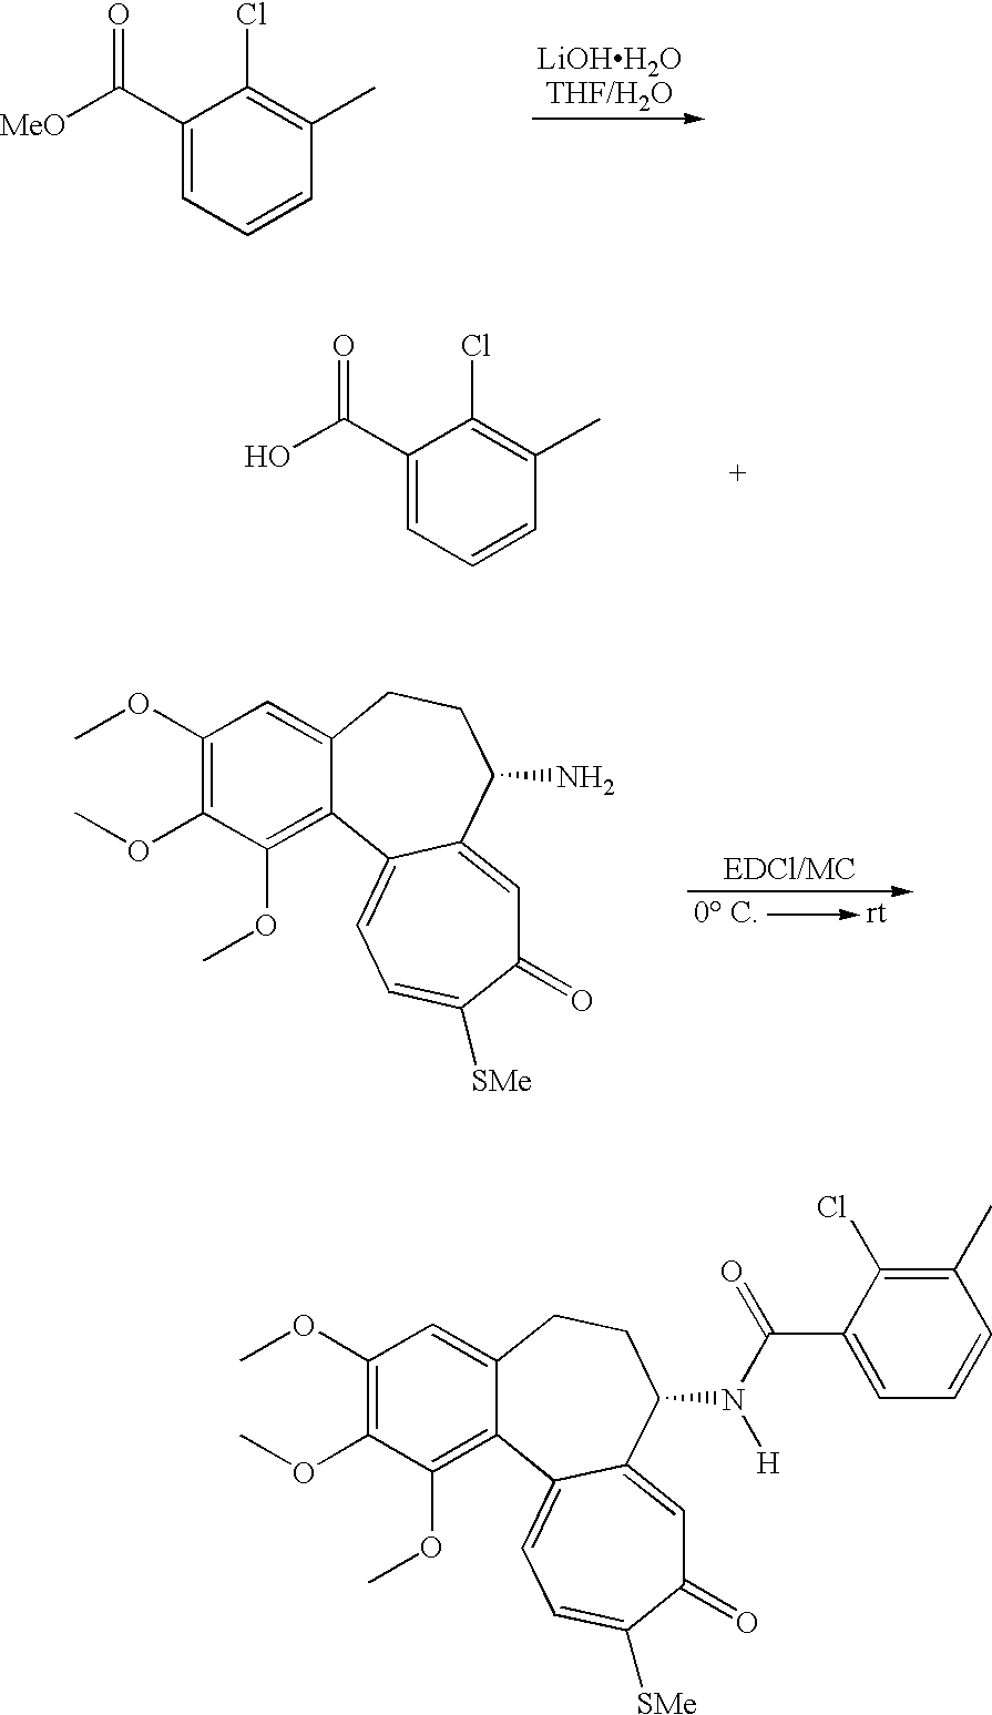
[MeO]C(C1=CC=CC(C)=C1Cl)=O.[LiOHH2OTHF/H2O].OC(C1=CC=CC(C)=C1Cl)=O.[EDCl/MC].C12=CC(OC)=C(OC)C(OC)=C1C1=CC=C([SMe])C(=O)C=C1C(N)CC2.C12=CC(OC)=C(OC)C(OC)=C1C1=CC=C([SMe])C(=O)C=C1C(N(C(C1=CC=CC(C)=C1Cl)=O)[H])CC2
